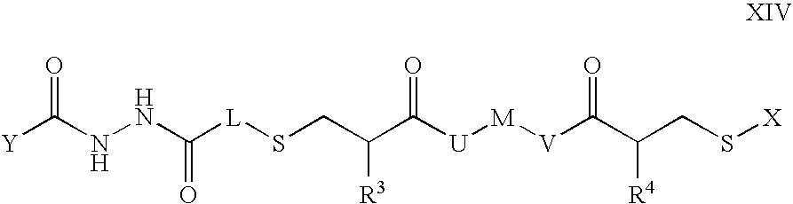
[Y]C(NNC([L]SCC(C([U][M][V]C(C(CS[X])[R4])=O)=O)[R3])=O)=O
